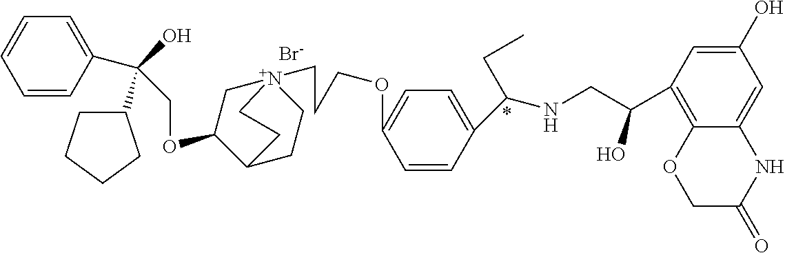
[Br-].C(OC1C[N+]2(CCCOC3=CC=C(C(NCC(C4=C5C(=CC(O)=C4)NC(=O)CO5)O)CC)C=C3)CCC1CC2)C(O)(C1CCCC1)C1=CC=CC=C1
